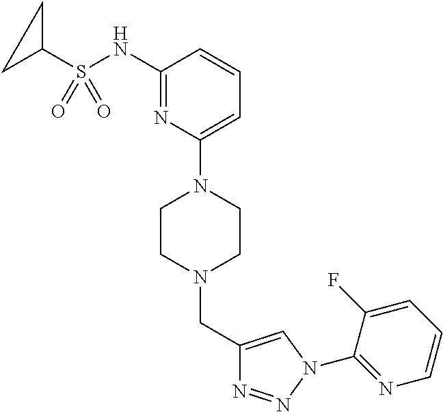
C1=C(N2CCN(CC3=CN(C4=NC=CC=C4F)N=N3)CC2)N=C(NS(C2CC2)(=O)=O)C=C1
